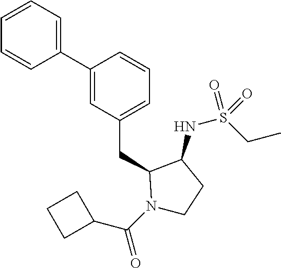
C1(C2=CC(CC3N(C(C4CCC4)=O)CCC3NS(CC)(=O)=O)=CC=C2)=CC=CC=C1
